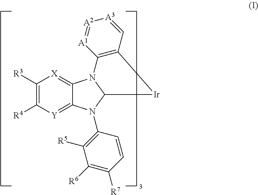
C12=[Y]C([R4])=C([R3])[X]=C1N1C(N2C2=C([R5])C([R6])=C([R7])C=C2)[Ir]C2=C1[A1]=[A2][A3]=C2
